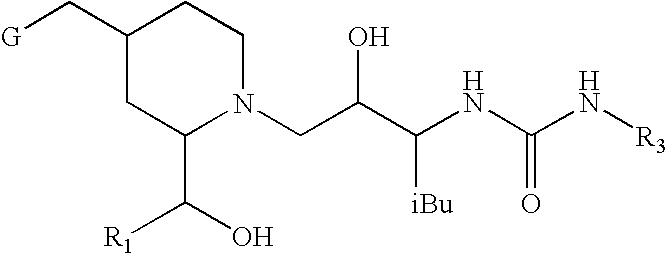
C1(C[G])CC(C(O)[R1])N(CC(C(NC(N[R3])=O)[iBu])O)CC1
